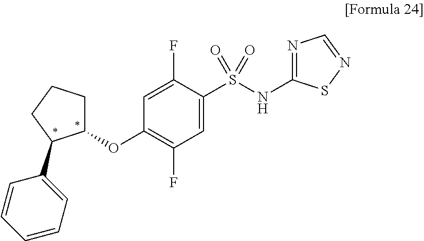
C1(OC2=C(F)C=C(S(=O)(NC3=NC=NS3)=O)C(F)=C2)CCCC1C1=CC=CC=C1
